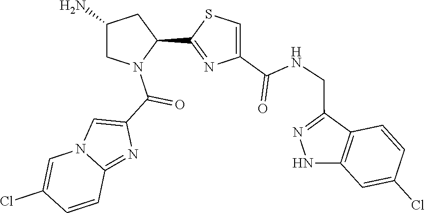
C1(C2=NC(C(=O)NCC3=NNC4=C3C=CC(Cl)=C4)=CS2)CC(N)CN1C(C1=CN2C(=N1)C=CC(Cl)=C2)=O
